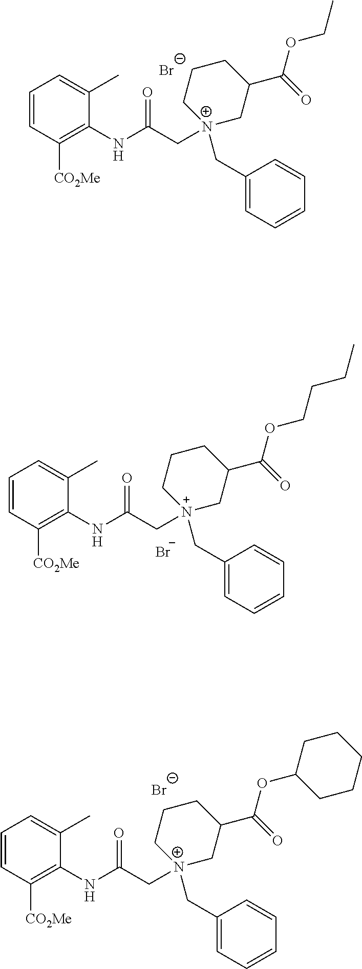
[Br-].C1=CC([CO2Me])=C(NC(C[N+]2(CC3=CC=CC=C3)CC(C(=O)OCC)CCC2)=O)C(C)=C1.C1=CC([CO2Me])=C(NC(C[N+]2(CC3=CC=CC=C3)CC(C(=O)OCCCC)CCC2)=O)C(C)=C1.[Br-].[Br-].C1=CC([CO2Me])=C(NC(C[N+]2(CC3=CC=CC=C3)CC(C(=O)OC3CCCCC3)CCC2)=O)C(C)=C1
